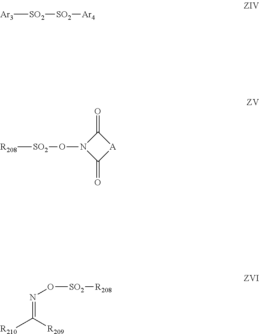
[Ar3][SO2][SO2][Ar4].[R208][SO2]ON1C(=O)[A]C1=O.[R210]C(=NO[SO2][R208])[R209]
